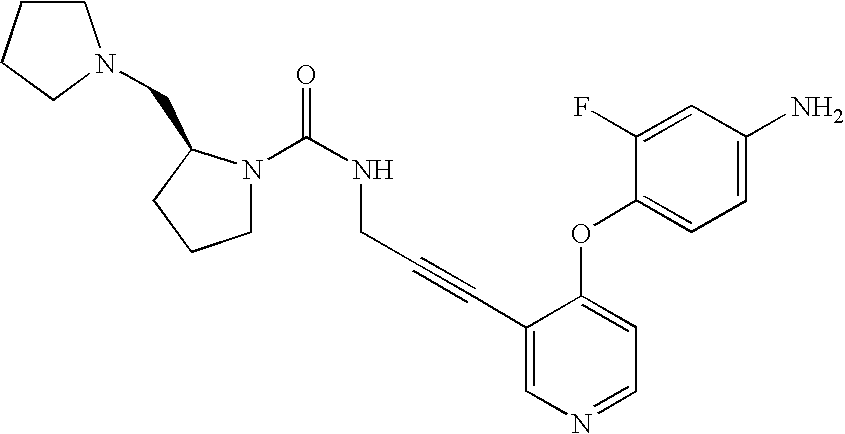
C1CCCN1CC1N(C(=O)NCC#CC2=CN=CC=C2OC2=CC=C(N)C=C2F)CCC1
